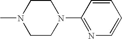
C1CN(C)CCN1C1=NC=CC=C1
